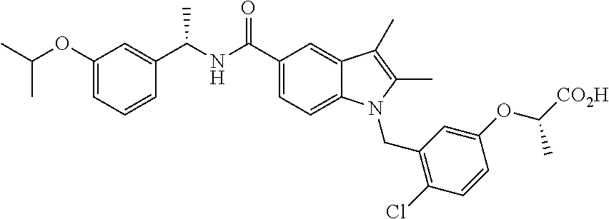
C1=C(OC(C)C)C=C(C(NC(C2=CC=C3C(=C2)C(C)=C(C)N3CC2=C(Cl)C=CC(OC(C)[CO2H])=C2)=O)C)C=C1
